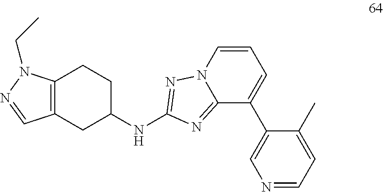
C12=C(CC(NC3=NN4C(=N3)C(C3=CN=CC=C3C)=CC=C4)CC1)C=NN2CC
